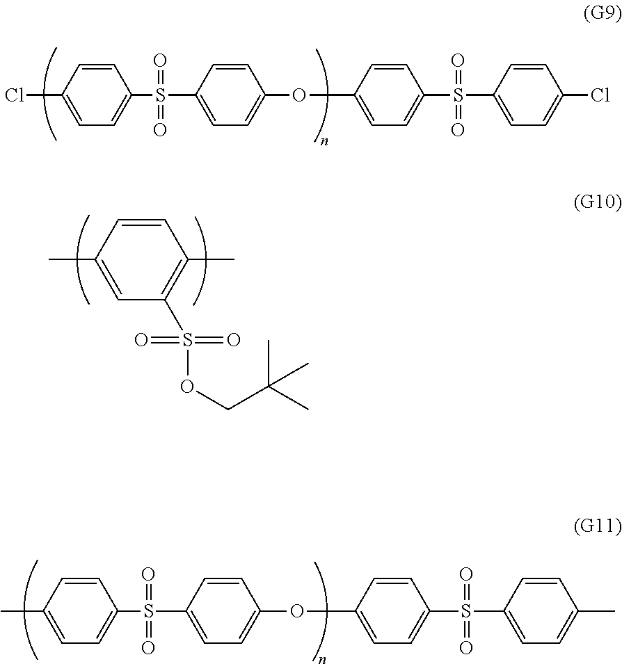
C1=CC(Cl)=CC=C1S(C1=CC=C(OC2=CC=C(S(C3=CC=C(Cl)C=C3)(=O)=O)C=C2)C=C1)(=O)=O.C1=CC(C)=C(S(OCC(C)(C)C)(=O)=O)C=C1C.C1=CC(C)=CC=C1S(C1=CC=C(OC2=CC=C(S(C3=CC=C(C)C=C3)(=O)=O)C=C2)C=C1)(=O)=O
